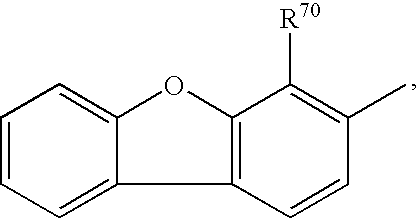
C1=CC=C2C3=C(OC2=C1)C([R70])=C(C)C=C3
